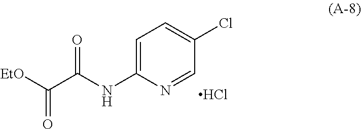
C1=C(NC(C([EtO])=O)=O)N=CC(Cl)=C1.Cl
